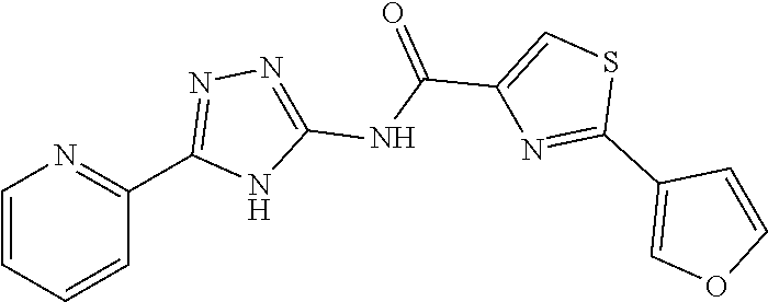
C1=CC=CC(C2=NN=C(NC(C3=CSC(C4=COC=C4)=N3)=O)N2)=N1
